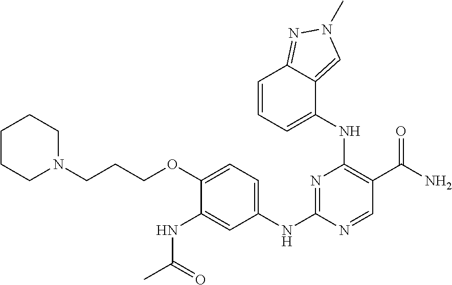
C1(OCCCN2CCCCC2)=CC=C(NC2=NC(NC3=CC=CC4=NN(C)C=C34)=C(C(N)=O)C=N2)C=C1NC(C)=O
